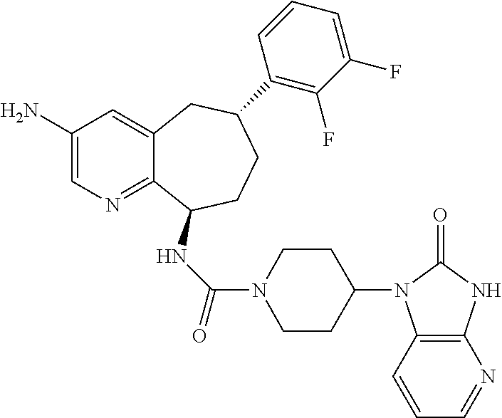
C1(N)=CN=C2C(=C1)CC(C1=C(F)C(F)=CC=C1)CCC2NC(=O)N1CCC(N2C3=C(NC2=O)N=CC=C3)CC1
